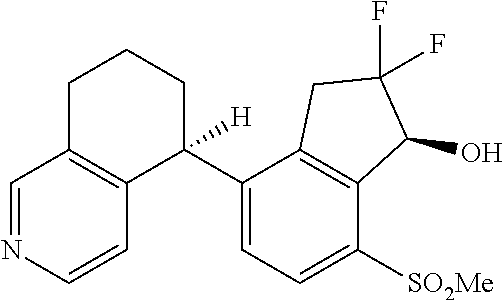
C1=NC=CC2=C1CCCC2(C1=CC=C([SO2Me])C2=C1CC(F)(F)C2O)[H]
